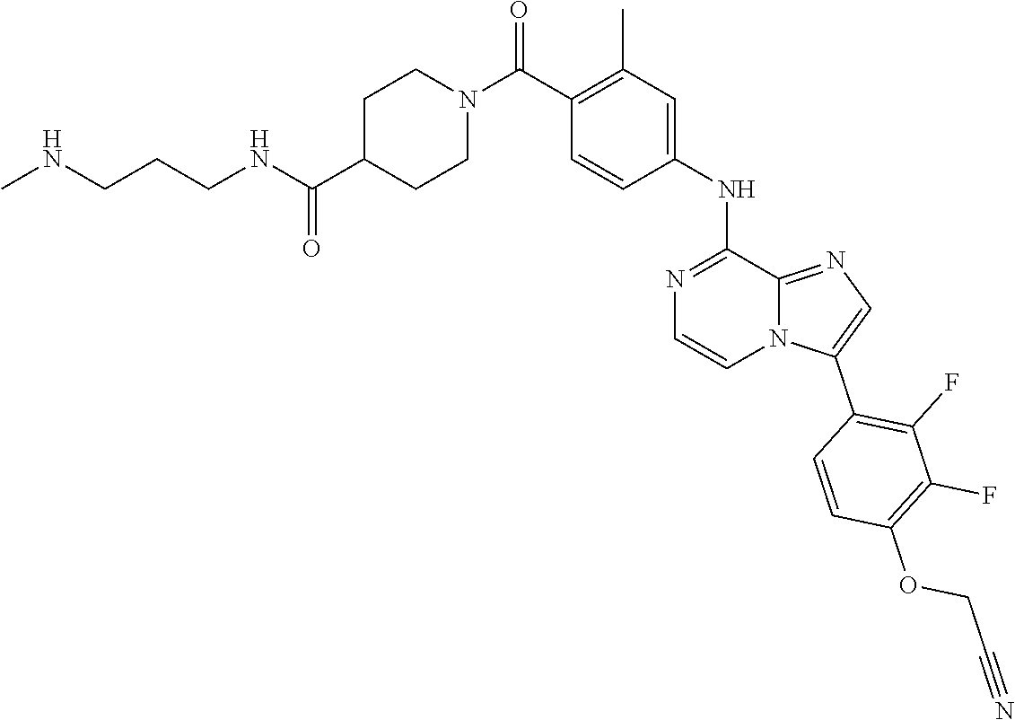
C1C(C(NCCCNC)=O)CCN(C(C2=C(C)C=C(NC3=NC=CN4C3=NC=C4C3=C(F)C(F)=C(OCC#N)C=C3)C=C2)=O)C1
